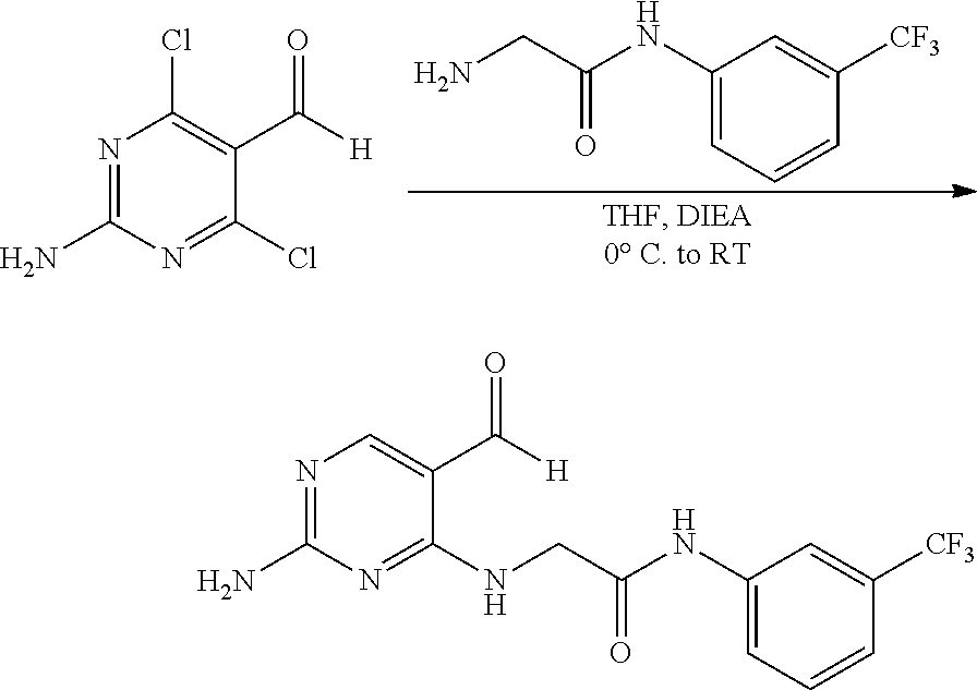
C1(NC(CN)=O)=CC=CC([CF3])=C1.N1=C(N)N=C(Cl)C(C([H])=O)=C1Cl.C1(NC(CNC2=NC(N)=NC=C2C([H])=O)=O)=CC=CC([CF3])=C1
